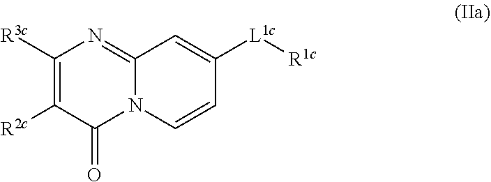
C12=NC([R3c])=C([R2c])C(=O)N1C=CC([L1c][R1c])=C2
